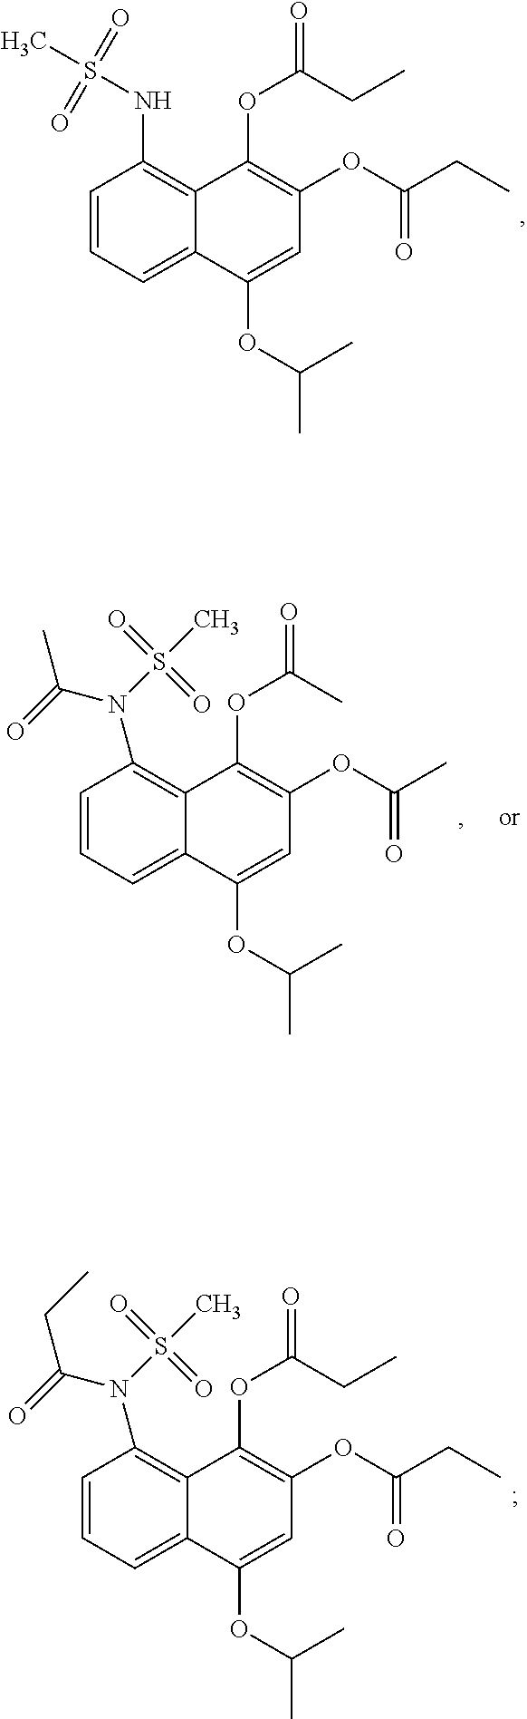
C1=CC=C2C(=C1NS(=O)(=O)C)C(OC(=O)CC)=C(OC(CC)=O)C=C2OC(C)C.C1=CC=C2C(=C1N(S(C)(=O)=O)C(=O)C)C(OC(=O)C)=C(OC(C)=O)C=C2OC(C)C.C1=CC=C2C(=C1N(S(C)(=O)=O)C(=O)CC)C(OC(=O)CC)=C(OC(CC)=O)C=C2OC(C)C
